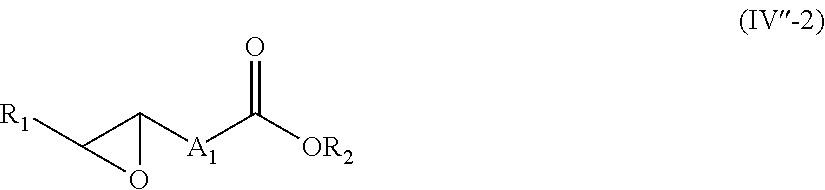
O1C([A1]C([OR2])=O)C1[R1]
